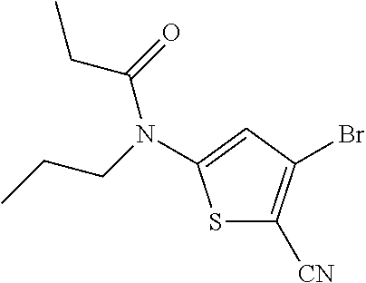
S1C([CN])=C(Br)C=C1N(C(CC)=O)CCC
